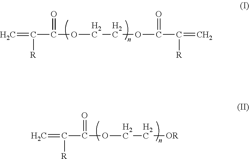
C=C(C(OCCOC(C(=C)[R])=O)=O)[R].C=C(C(OCC[OR])=O)[R]
